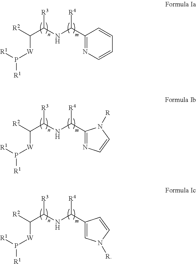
P([W]C(C(NC(C1=NC=CC=C1)[R4])[R3])[R2])([R1])[R1].P([W]C(C(NC(C1=NC=CN1[R])[R4])[R3])[R2])([R1])[R1].P([W]C(C(NC(C1=CN([R])C=C1)[R4])[R3])[R2])([R1])[R1]
